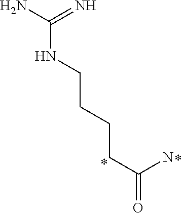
NC(=N)NCCCCC(N)=O
